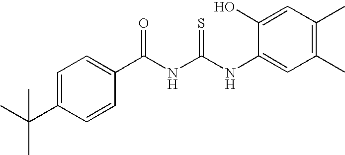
C(NC(NC1=CC(C)=C(C)C=C1O)=S)(=O)C1=CC=C(C(C)(C)C)C=C1
